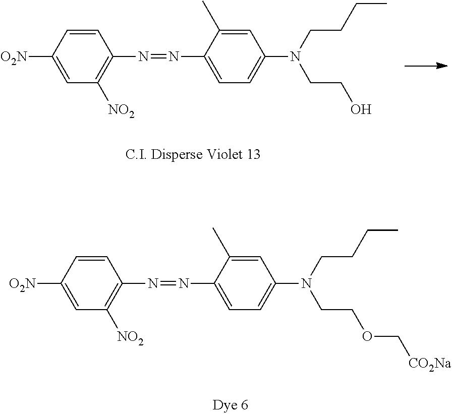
C1=C([O2N])C=CC(N=NC2=CC=C(N(CCCC)CCO)C=C2C)=C1[NO2].C1=C([O2N])C=CC(N=NC2=CC=C(N(CCCC)CCOC[CO2Na])C=C2C)=C1[NO2]
